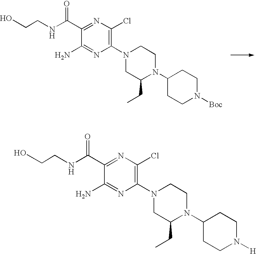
OCCNC(C1=NC(Cl)=C(N2CC(CC)N(C3CCN([Boc])CC3)CC2)N=C1N)=O.OCCNC(C1=NC(Cl)=C(N2CC(CC)N(C3CCN([H])CC3)CC2)N=C1N)=O
